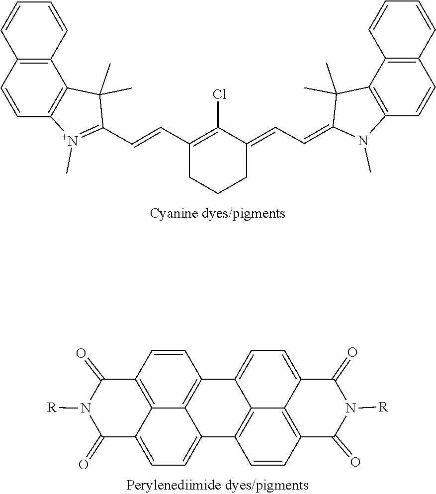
C1(C=CC2=[N+](C)C3=C(C2(C)C)C2=C(C=C3)C=CC=C2)=C(Cl)C(=CC=C2C(C)(C)C3=C(C=CC4=C3C=CC=C4)N2C)CCC1.C1(=O)C2=CC=C3C4=C5C(=CC=C6C(=O)N([R])C(=O)C(=C65)C=C4)C4=C3C2=C(C(=O)N1[R])C=C4
